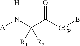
[A]N(C(C([(B)p][E])=O)([R1])[R2])[H]
